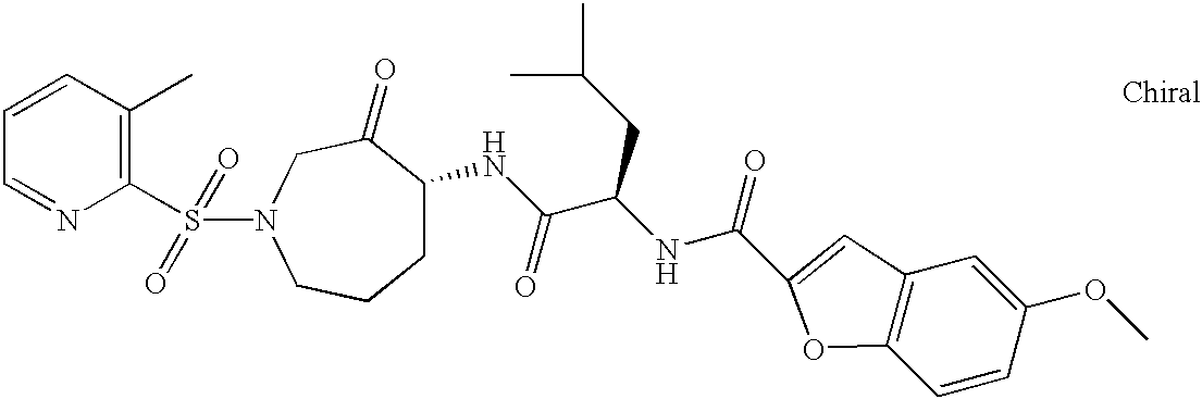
C1=CC=NC(S(N2CC(=O)C(NC(C(NC(=O)C3=CC4=C(C=CC(OC)=C4)O3)CC(C)C)=O)CCC2)(=O)=O)=C1C
